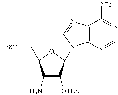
C12=C(N=CN=C1N)N(C1C([OTBS])C(N)C(C[TBSO])O1)C=N2
